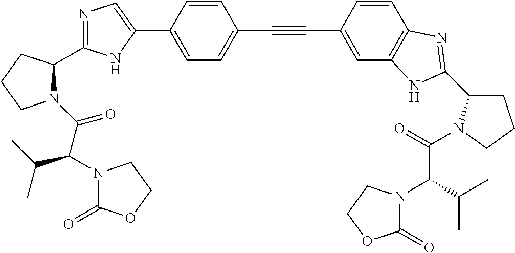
C1=C(C2=CN=C(C3N(C(C(C(C)C)N4C(=O)OCC4)=O)CCC3)N2)C=CC(C#CC2=CC3=C(C=C2)N=C(C2CCCN2C(=O)C(C(C)C)N2C(=O)OCC2)N3)=C1
